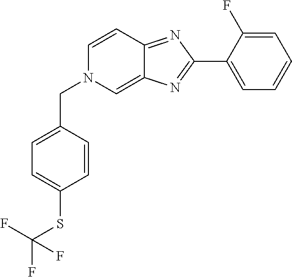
C1(C2=NC3=CN(CC4=CC=C(SC(F)(F)F)C=C4)C=CC3=N2)=CC=CC=C1F
